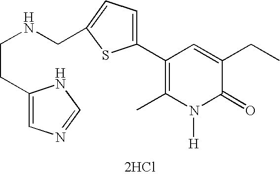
[2HCl].C1(C2=CC=C(CNCCC3=CN=CN3)S2)=C(C)N([H])C(=O)C(CC)=C1
